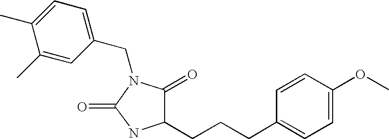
C1(CN2C(=O)NC(CCCC3=CC=C(OC)C=C3)C2=O)=CC=C(C)C(C)=C1
